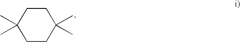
C1CC(C)(C)CCC1(C)C
